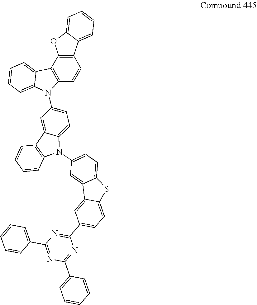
C1(C2=CC=CC=C2)=NC(C2=CC=CC=C2)=NC(C2=CC=C3C(=C2)C2=CC(N4C5=CC=C(N6C7=C(C8=CC=CC=C68)C6=C(C=C7)C7=CC=CC=C7O6)C=C5C5=C4C=CC=C5)=CC=C2S3)=N1
